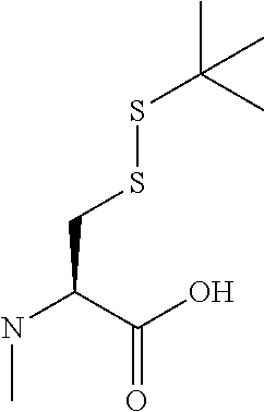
N(C(C(O)=O)CSSC(C)(C)C)C
